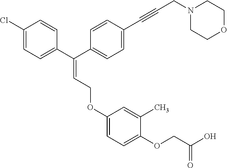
C1(Cl)=CC=C(C(C2=CC=C(C#CCN3CCOCC3)C=C2)=CCOC2=CC=C(OCC(O)=O)C(C)=C2)C=C1
